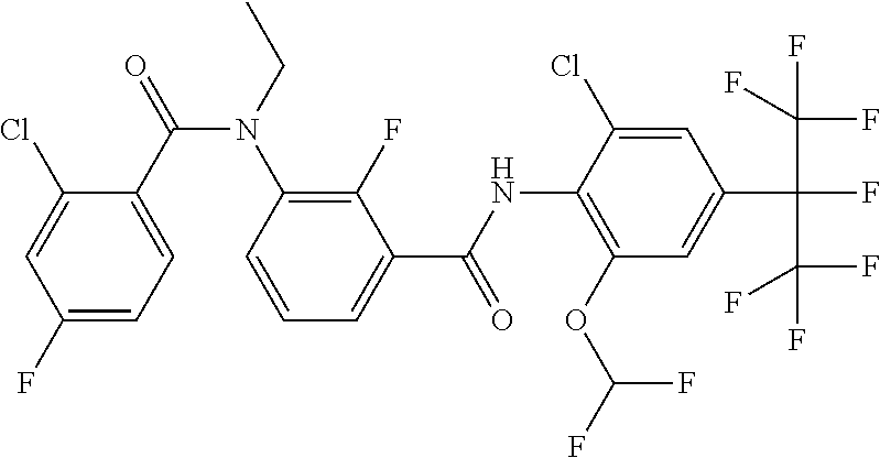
C1(F)=CC=C(C(=O)N(CC)C2=C(F)C(C(NC3=C(OC(F)F)C=C(C(F)(C(F)(F)F)C(F)(F)F)C=C3Cl)=O)=CC=C2)C(Cl)=C1
